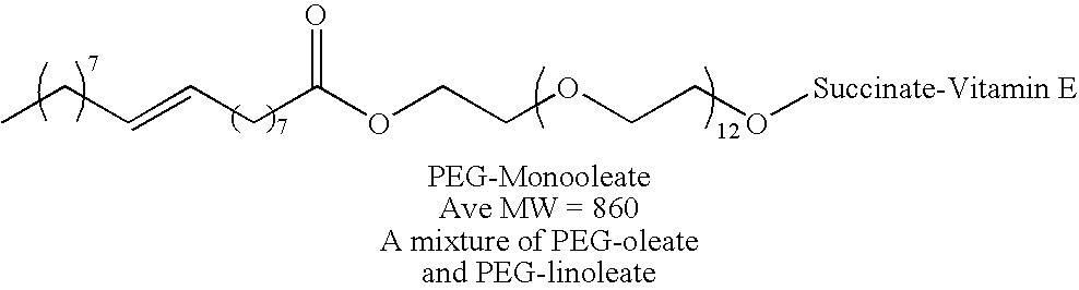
CCC=CCC(OCCOCCO[Succinate-Vitamin E])=O
